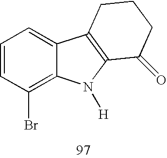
C1=CC(Br)=C2C(=C1)C1=C(N2[H])C(=O)CCC1
